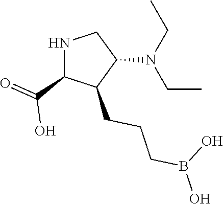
N1C(C(=O)O)C(CCCB(O)O)C(N(CC)CC)C1
